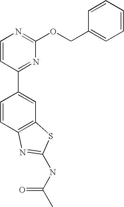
C1=CC(C2=CC3=C(C=C2)N=C(NC(C)=O)S3)=NC(OCC2=CC=CC=C2)=N1
